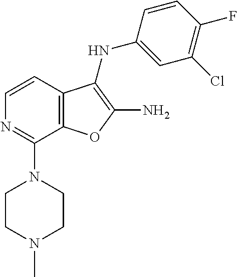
C1=CC2=C(C(N3CCN(C)CC3)=N1)OC(N)=C2NC1=CC(Cl)=C(F)C=C1
